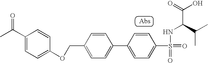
CC(C1=CC=C(OCC2=CC=C(C3=CC=C(S(=O)(=O)NC(C(C)C)C(O)=O)C=C3)C=C2)C=C1)=O
